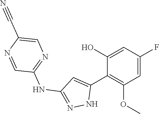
C1(NC2=NNC(C3=C(OC)C=C(F)C=C3O)=C2)=NC=C(C#N)N=C1
